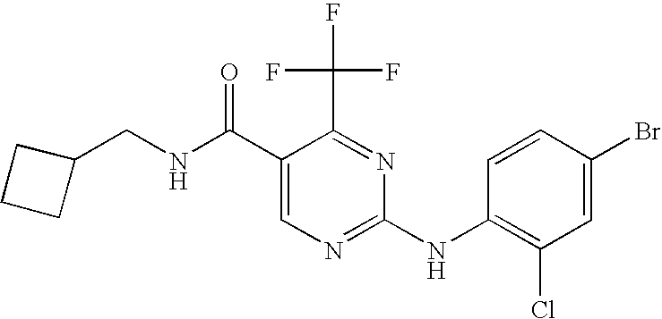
C1(CNC(C2=CN=C(NC3=C(Cl)C=C(Br)C=C3)N=C2C(F)(F)F)=O)CCC1
